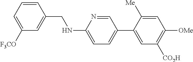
C1=CC(CNC2=CC=C(C3=CC([CO2H])=C([OMe])C=C3[Me])C=N2)=CC([F3CO])=C1
